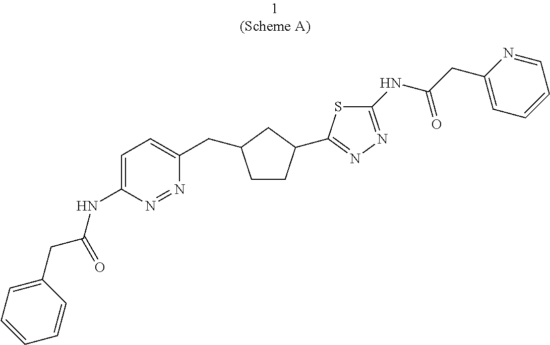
C1(NC(CC2=CC=CC=N2)=O)=NN=C(C2CCC(CC3=CC=C(NC(CC4=CC=CC=C4)=O)N=N3)C2)S1
